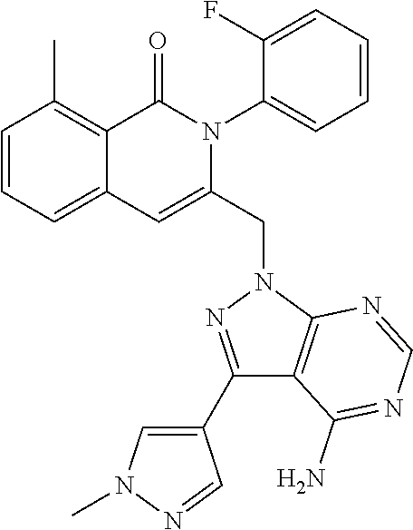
C1=CC=C2C(=C1C)C(=O)N(C1=CC=CC=C1F)C(CN1C3=C(C(N)=NC=N3)C(C3=CN(C)N=C3)=N1)=C2
